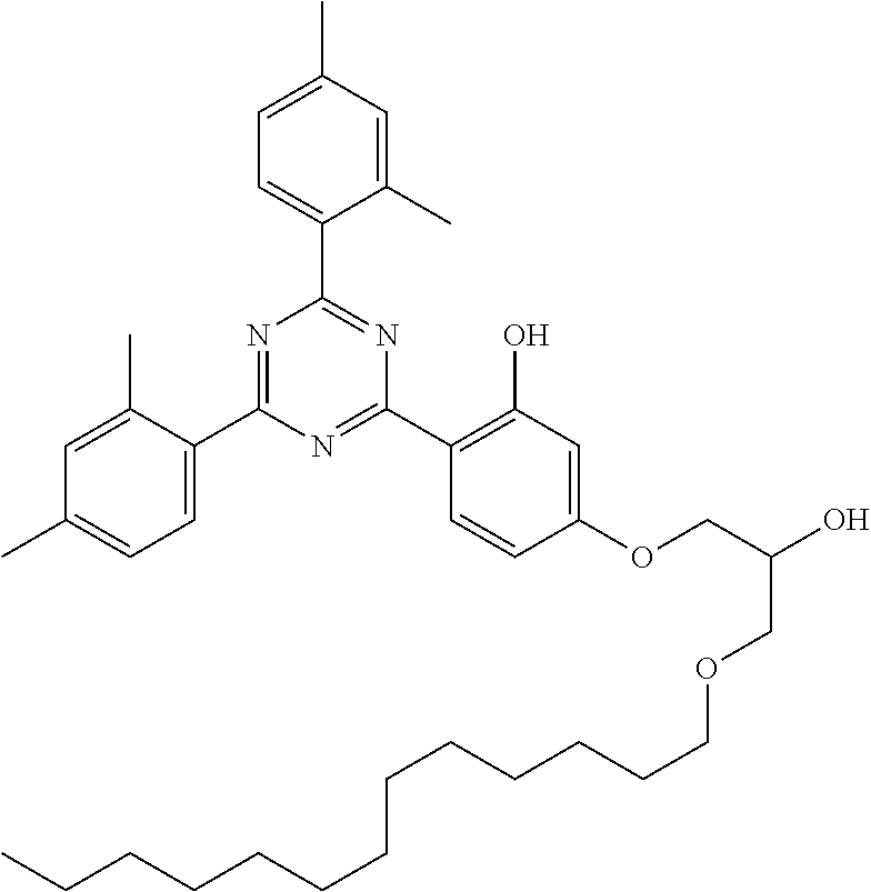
C(CCCCCCCCCCCOCC(O)COC1=CC(O)=C(C2=NC(C3=CC=C(C)C=C3C)=NC(C3=CC=C(C)C=C3C)=N2)C=C1)C
